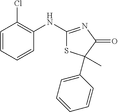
C1(NC2=NC(=O)C(C)(C3=CC=CC=C3)S2)=C(Cl)C=CC=C1
